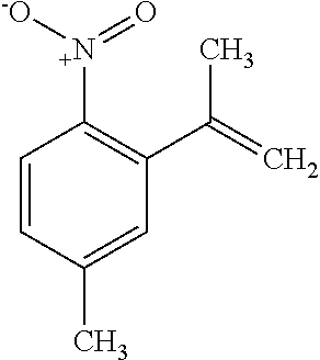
[N+](C1=C(C(=C)C)C=C(C)C=C1)([-O])=O
